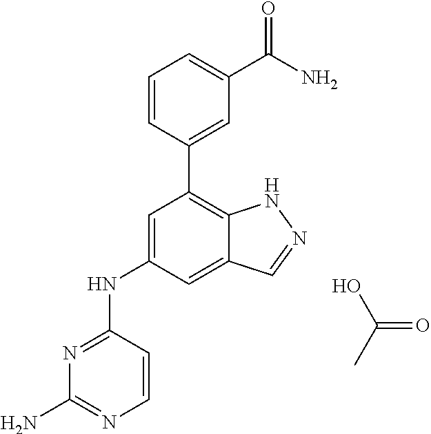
N1=C(NC2=CC(C3=CC(C(N)=O)=CC=C3)=C3C(=C2)C=NN3)C=CN=C1N.OC(=O)C
